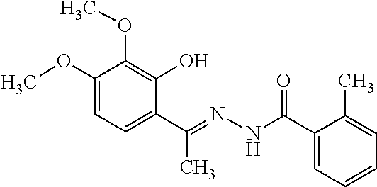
C1(OC)=CC=C(C(=NNC(C2=CC=CC=C2C)=O)C)C(O)=C1OC
